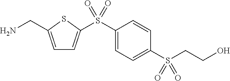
C1=C(CN)SC(S(C2=CC=C(S(CCO)(=O)=O)C=C2)(=O)=O)=C1
